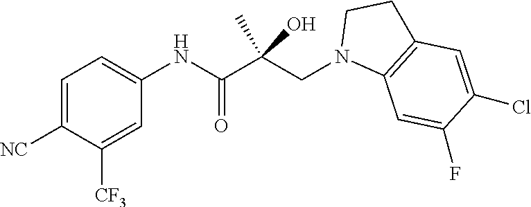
C1=C([NC])C([CF3])=CC(NC(C(CN2C3=C(CC2)C=C(Cl)C(F)=C3)(C)O)=O)=C1
